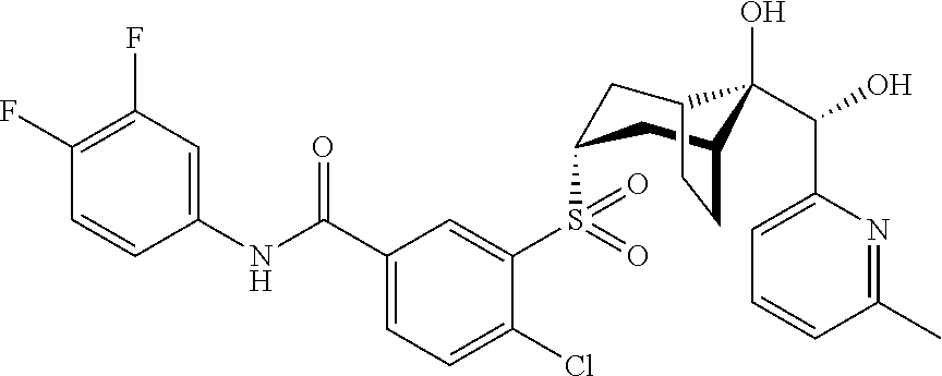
C1(F)=C(F)C=C(NC(C2=CC=C(Cl)C(S(=O)(=O)C3CC4C(O)(C(O)C5=CC=CC(C)=N5)C(C3)CC4)=C2)=O)C=C1
